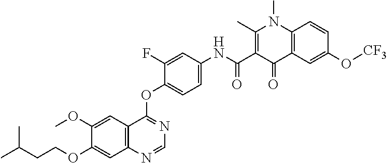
C1=NC2=C(C=C(OC)C(OCCC(C)C)=C2)C(OC2=CC=C(NC(C3=C(C)N(C)C4=C(C3=O)C=C(O[CF3])C=C4)=O)C=C2F)=N1
